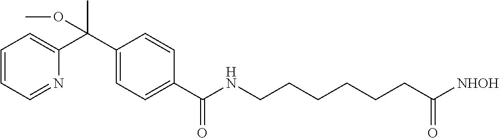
C1(C(C2=CC=CC=N2)(C)OC)=CC=C(C(=O)NCCCCCCC([NHOH])=O)C=C1
